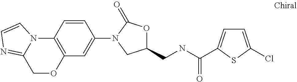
C1=CC2=C(C=C1N1C(=O)OC(CNC(=O)C3=CC=C(Cl)S3)C1)OCC1=NC=CN21
